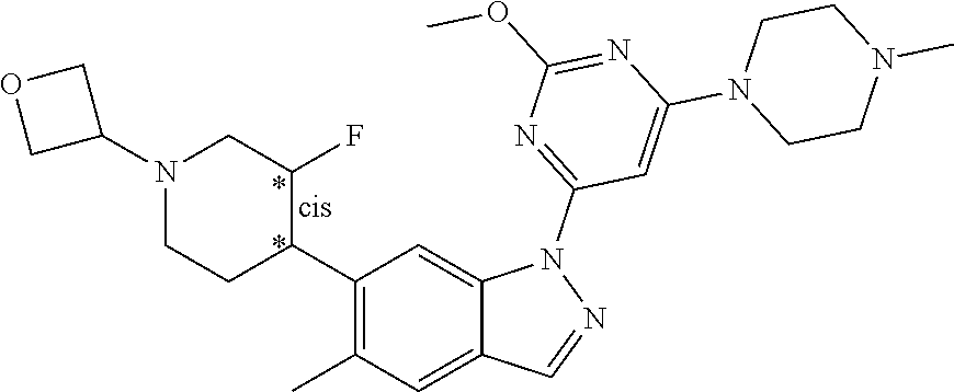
C1(C2C(F)CN(C3COC3)CC2)=C(C)C=C2C(=C1)N(C1=NC(OC)=NC(N3CCN(C)CC3)=C1)N=C2
